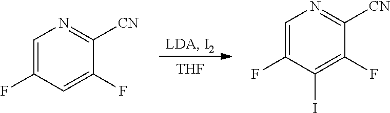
[THF].C1=C(F)C=C(F)C([CN])=N1.C1=C(F)C(I)=C(F)C([CN])=N1
